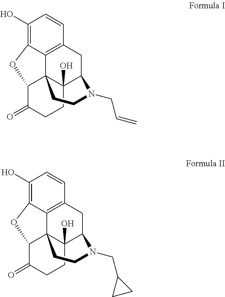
C1(O)=C2C3=C(C=C1)CC1C4(O)C3(C(C(=O)CC4)O2)CCN1CC=C.C1(O)=C2C3=C(C=C1)CC1C4(O)C3(C(C(=O)CC4)O2)CCN1CC1CC1
